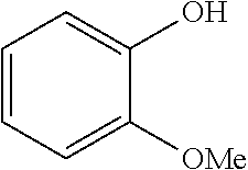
C1=CC=C([OMe])C(O)=C1
